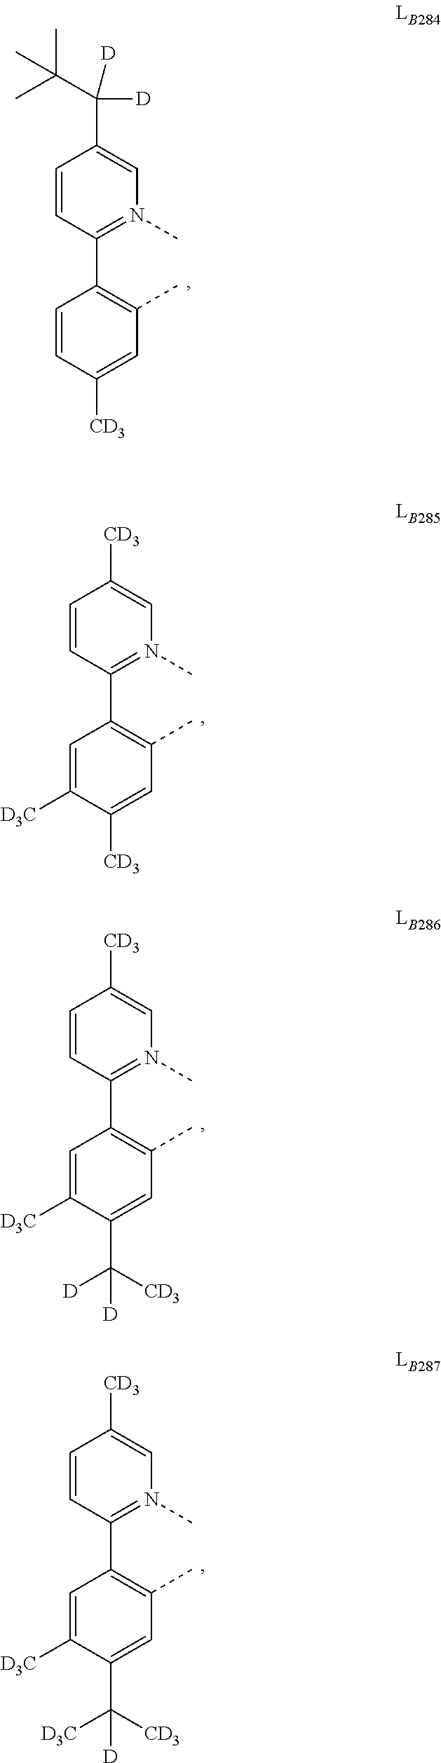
C1=CC(C2=C(C)C=C([CD3])C=C2)=N(C)C=C1C(C(C)(C)C)([D])[D].C1=CC(C2=C(C)C=C([CD3])C([D3C])=C2)=N(C)C=C1[CD3].C1=CC(C2=C(C)C=C(C([CD3])([D])[D])C([D3C])=C2)=N(C)C=C1[CD3].C1=CC(C2=C(C)C=C(C([CD3])([D3C])[D])C([D3C])=C2)=N(C)C=C1[CD3]
